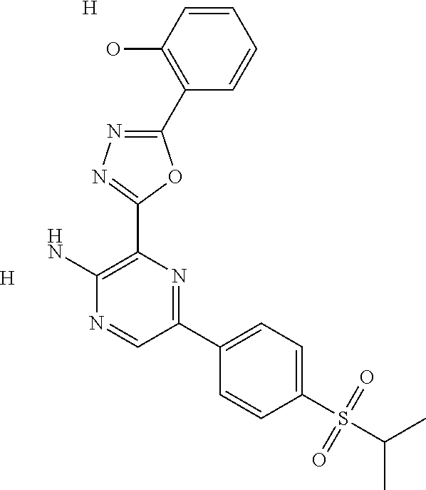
[H].NC1=C(C2=NN=C(C3=C(O)C=CC=C3)O2)N=C(C2=CC=C(S(C(C)C)(=O)=O)C=C2)C=N1.[H]
